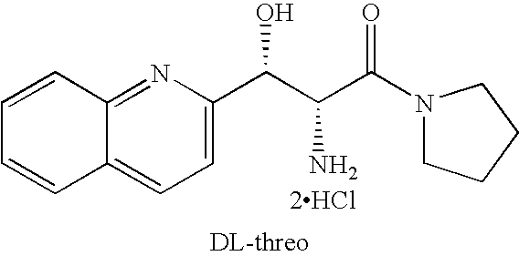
C12=NC(C(C(C(N3CCCC3)=O)N)O)=CC=C1C=CC=C2.[2HCl]
